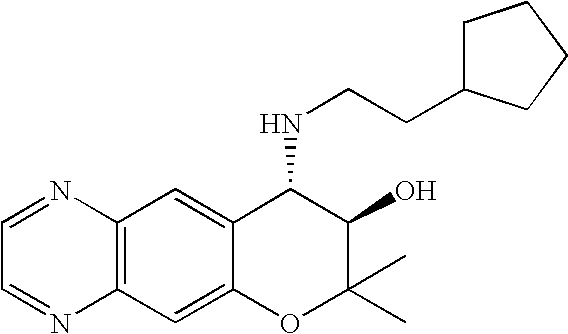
C12=C(C=C3C(=C1)C(NCCC1CCCC1)C(O)C(C)(C)O3)N=CC=N2
